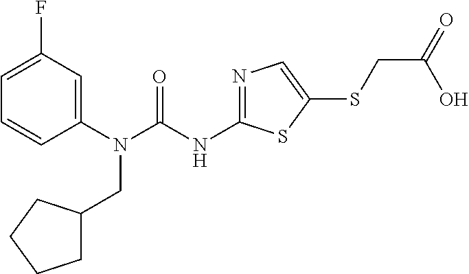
C1(N(CC2CCCC2)C(=O)NC2=NC=C(SCC(O)=O)S2)=CC(F)=CC=C1
